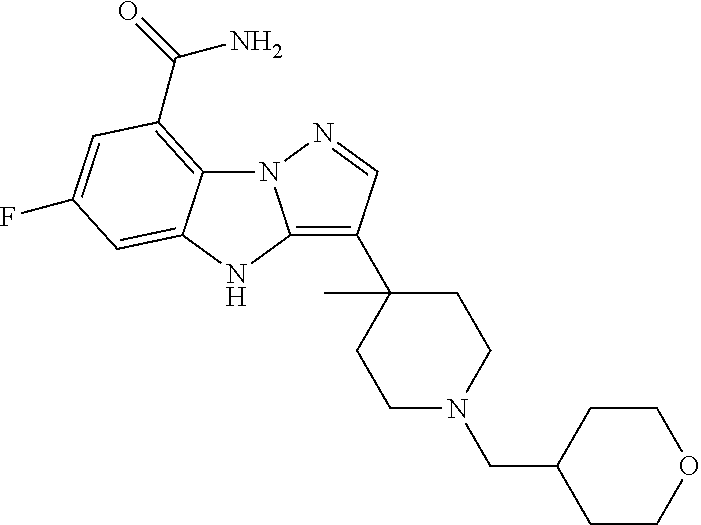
N12C3=C(C(=O)N)C=C(F)C=C3NC1=C(C1(C)CCN(CC3CCOCC3)CC1)C=N2
